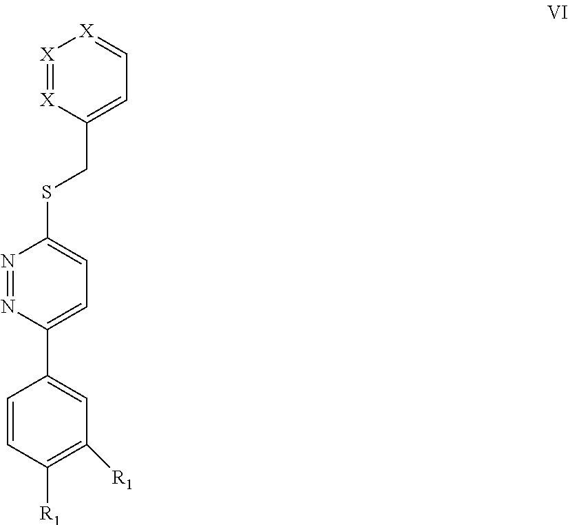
[X]1=[X]C(CSC2=CC=C(C3=CC([R1])=C([R1])C=C3)N=N2)=CC=[X]1
